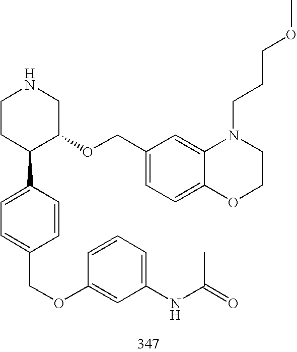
C1CC(C2=CC=C(COC3=CC(NC(=O)C)=CC=C3)C=C2)C(OCC2=CC=C3C(=C2)N(CCCOC)CCO3)CN1
